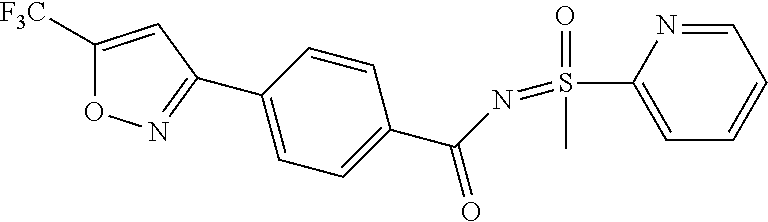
C1([F3C])=CC(C2=CC=C(C(N=S(C3=CC=CC=N3)(=O)C)=O)C=C2)=NO1
